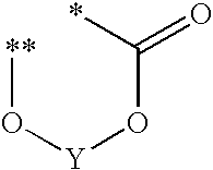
[**]O[Y]OC(=O)*
